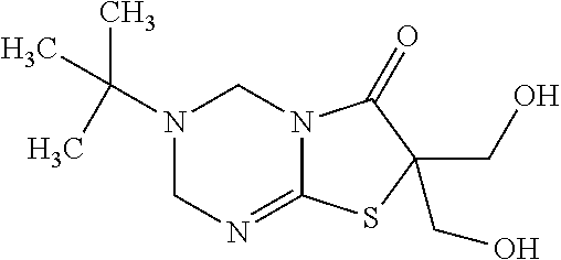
N1(C(C)(C)C)CN=C2N(C1)C(=O)C(CO)(CO)S2
